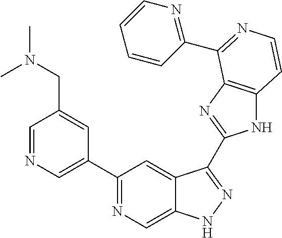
C1=NC=C(C2=NC=C3C(=C2)C(C2=NC4=C(N2)C=CN=C4C2=NC=CC=C2)=NN3)C=C1CN(C)C
